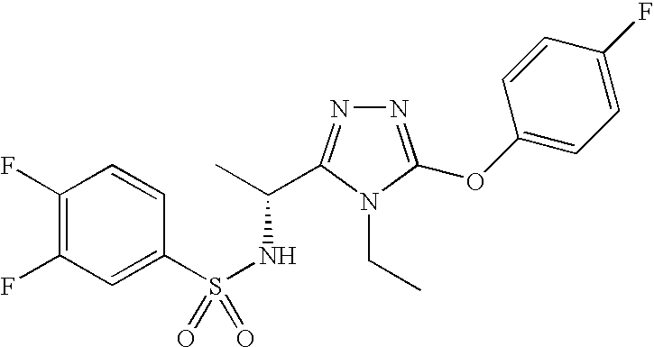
S(NC(C)C1=NN=C(OC2=CC=C(F)C=C2)N1CC)(=O)(C1=CC(F)=C(F)C=C1)=O
